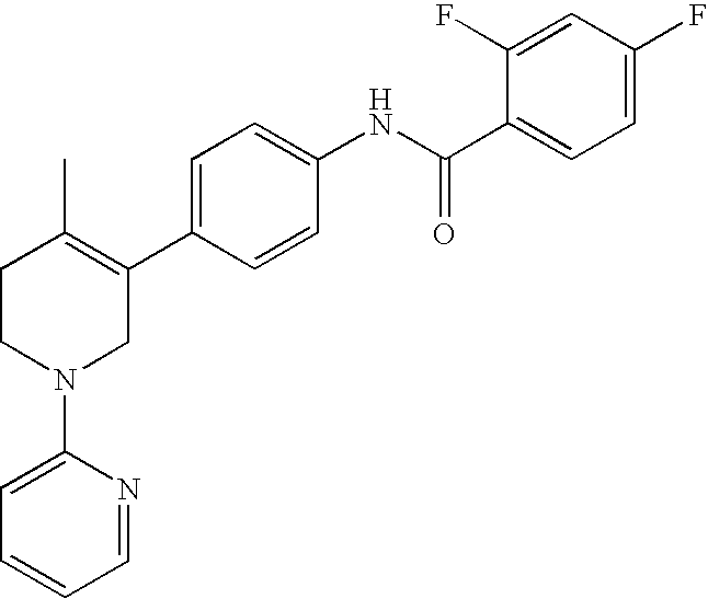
C1=C(C2=C(C)CCN(C3=CC=CC=N3)C2)C=CC(NC(C2=CC=C(F)C=C2F)=O)=C1
